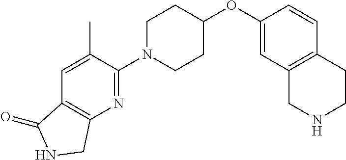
C1(OC2CCN(C3=NC4=C(C=C3C)C(=O)NC4)CC2)=CC2=C(C=C1)CCNC2
